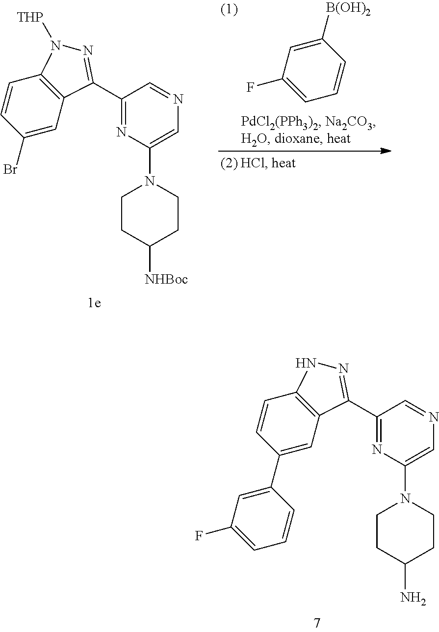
C1=CC([B(OH)2])=CC(F)=C1.C1=CC(Br)=CC2=C1N([THP])N=C2C1=NC(N2CCC([NHBoc])CC2)=CN=C1.C1=CC(C2=CC(F)=CC=C2)=CC2=C1NN=C2C1=NC(N2CCC(N)CC2)=CN=C1
